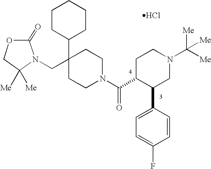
N1(CC2(C3CCCCC3)CCN(C(=O)C3C(C4=CC=C(F)C=C4)CN(C([Me])([Me])[Me])CC3)CC2)C([Me])([Me])COC1=O.Cl
